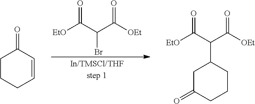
C1CCC=CC1=O.[EtO]C(=O)C(Br)C(=O)[OEt].[EtO]C(=O)C(C1CC(=O)CCC1)C(=O)[OEt]
